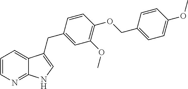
C1=CN=C2C(=C1)C(CC1=CC(OC)=C(OCC3=CC=C(OC)C=C3)C=C1)=CN2
